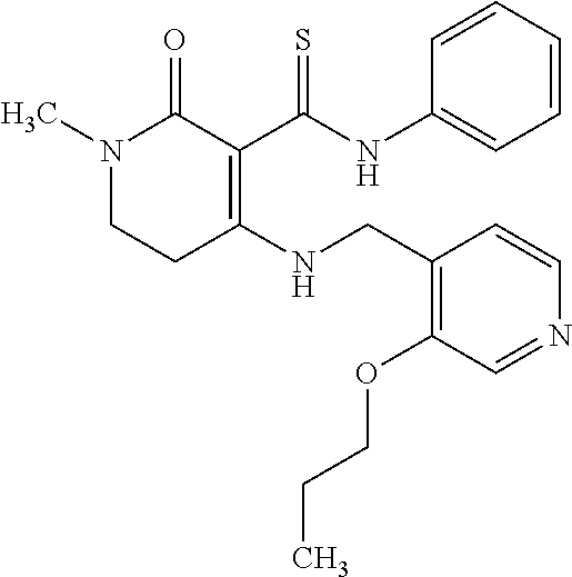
N1(C)CCC(NCC2=C(OCCC)C=NC=C2)=C(C(NC2=CC=CC=C2)=S)C1=O
